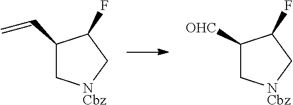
C1(C=C)C[NCbz]CC1F.C1([OHC])C[NCbz]CC1F
